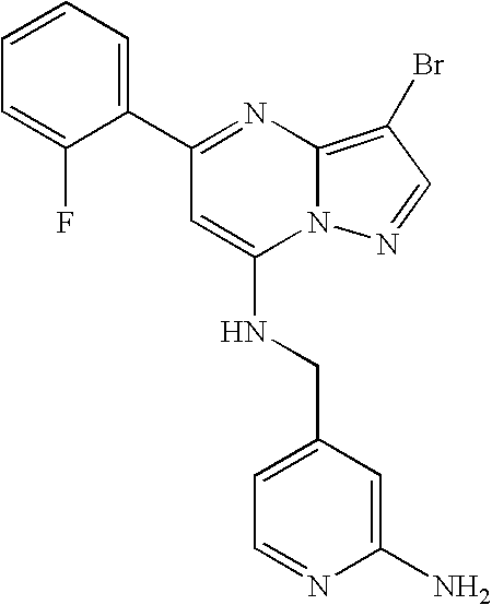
C1(C2=NC3=C(Br)C=NN3C(NCC3=CC=NC(N)=C3)=C2)=CC=CC=C1F
